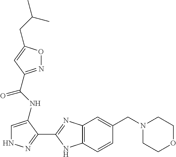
C1=C(NC(=O)C2=NOC(CC(C)C)=C2)C(C2=NC3=C(N2)C=CC(CN2CCOCC2)=C3)=NN1
